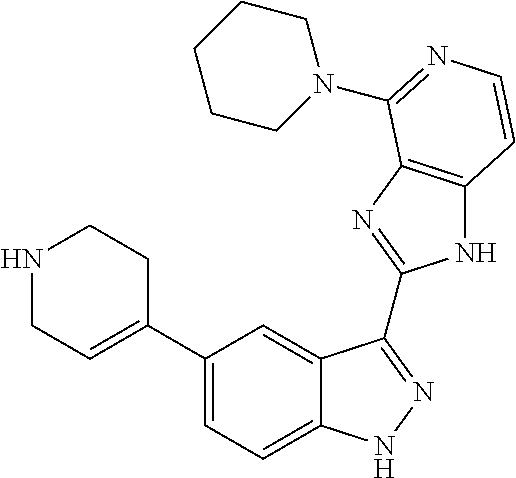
C1(C2=CCNCC2)=CC=C2C(=C1)C(C1=NC3=C(N1)C=CN=C3N1CCCCC1)=NN2
